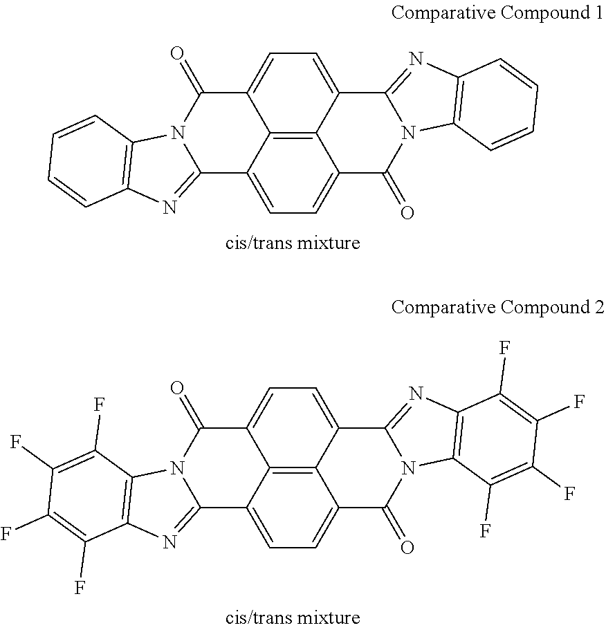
C12=CC=C3C4=C1C(=CC=C4C1=NC4=C(N1C3=O)C=CC=C4)C(=O)N1C2=NC2=C1C=CC=C2.C12=CC=C3C4=C1C(=CC=C4C1=NC4=C(N1C3=O)C(F)=C(F)C(F)=C4F)C(=O)N1C2=NC2=C1C(F)=C(F)C(F)=C2F
